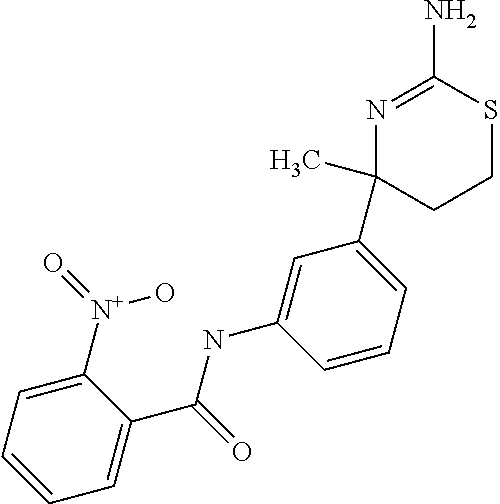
N1=C(N)SCCC1(C1=CC=CC(NC(C2=CC=CC=C2[N+](=O)O)=O)=C1)C
